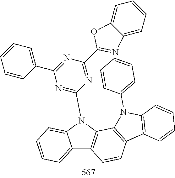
C12=CC=CC=C1N(C1=NC(C3=CC=CC=C3)=NC(C3=NC4=CC=CC=C4O3)=N1)C1=C2C=CC2=C1N(C1=CC=CC=C1)C1=C2C=CC=C1
